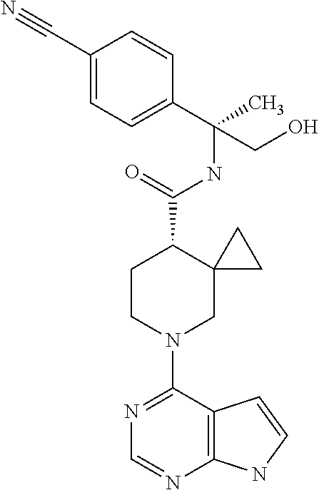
N1=C(N2CC3(C(C(=O)NC(C4=CC=C(C#N)C=C4)(CO)C)CC2)CC3)C2=C(N=C1)NC=C2
